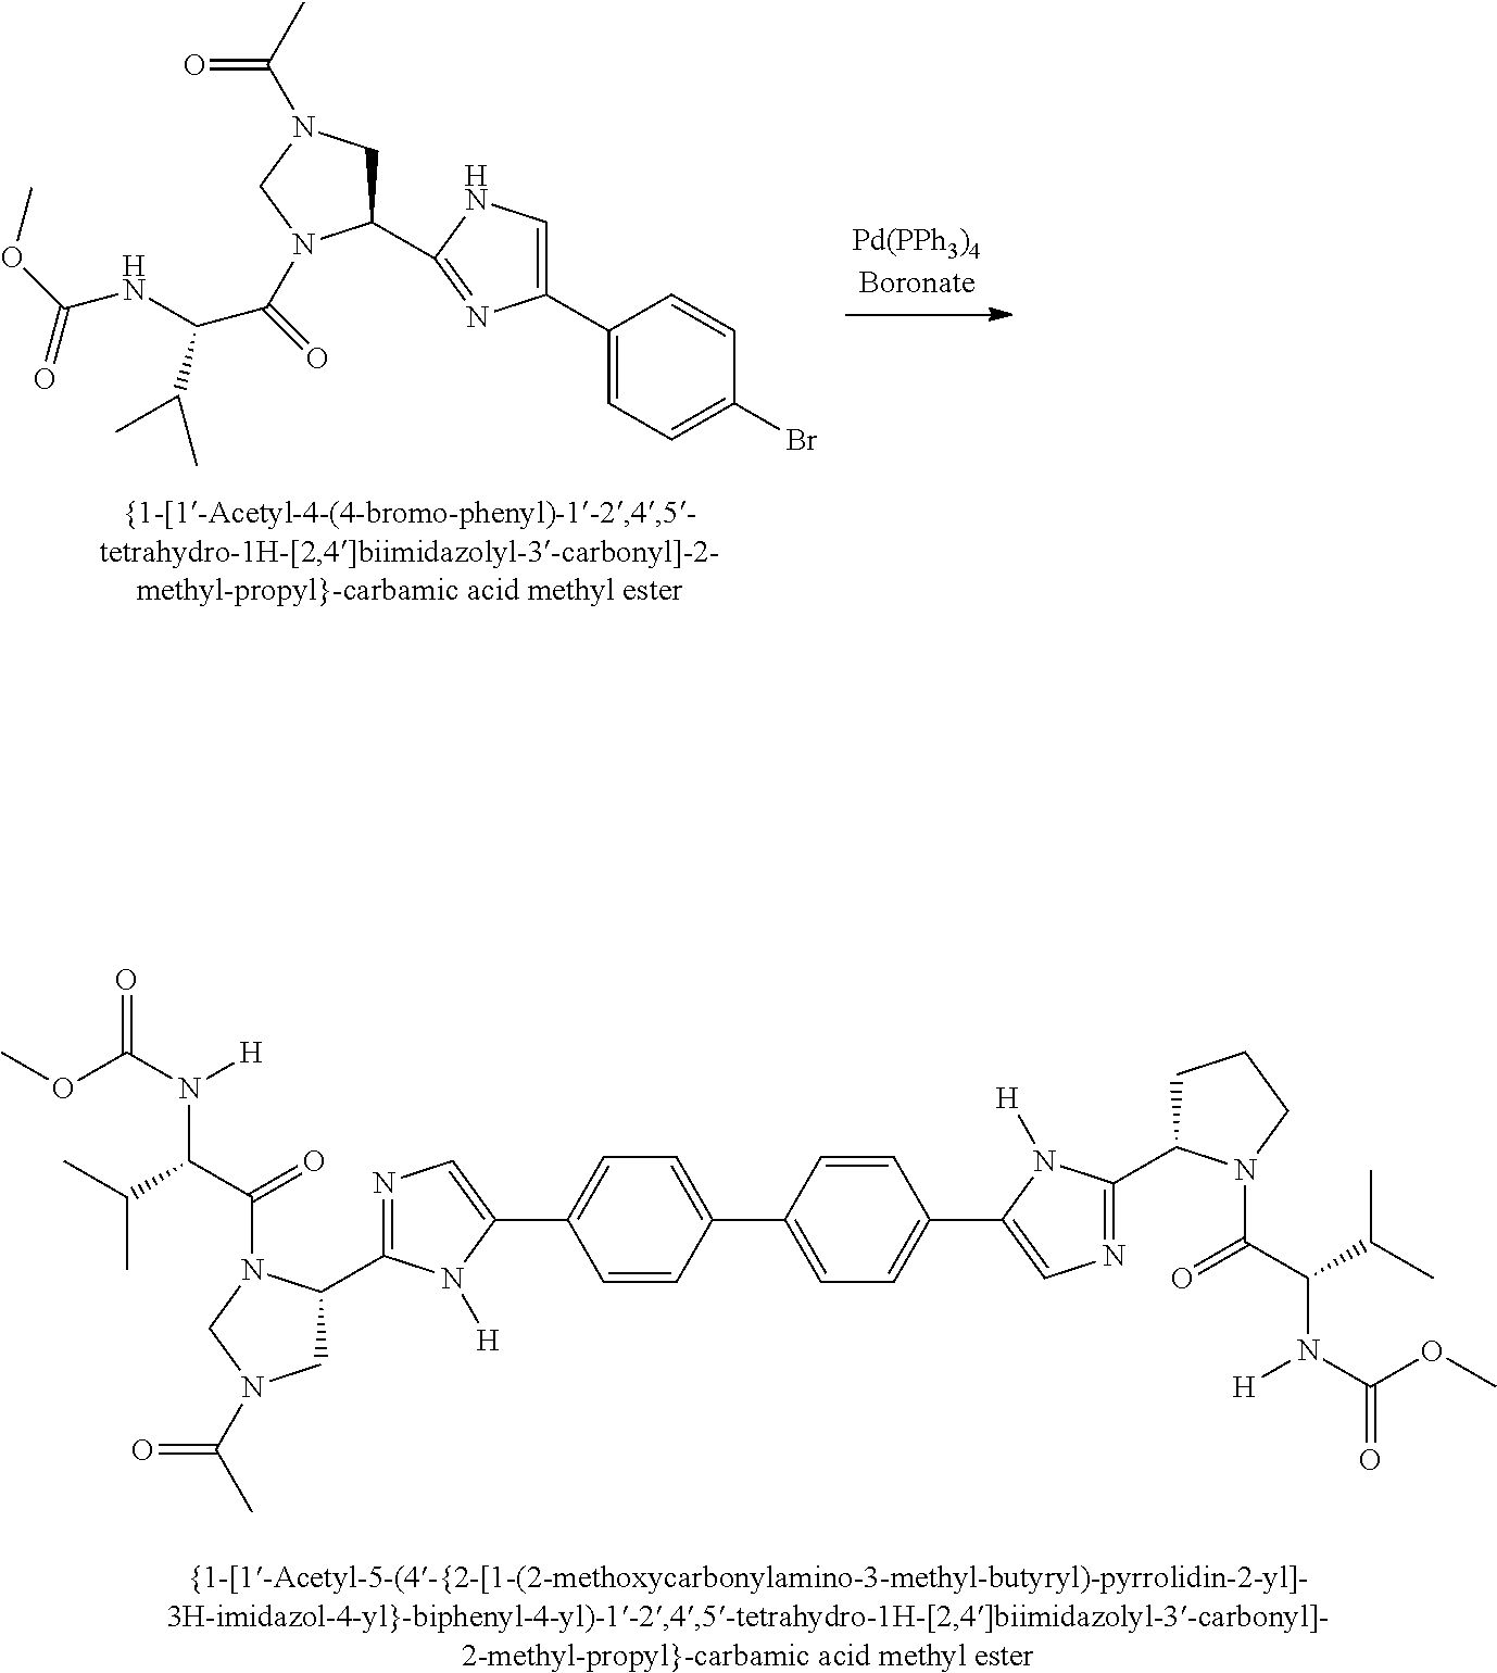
C1=CC(C2=CC=C(C3=CN=C(C4CCCN4C(C(N(C(OC)=O)[H])C(C)C)=O)N3[H])C=C2)=CC=C1C1=CN=C(C2CN(C(C)=O)CN2C(C(N([H])C(OC)=O)C(C)C)=O)N1[H].C1(C2=CNC(C3CN(C(C)=O)CN3C(C(NC(OC)=O)C(C)C)=O)=N2)=CC=C(Br)C=C1
